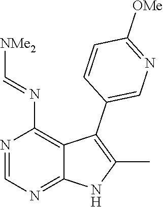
N1=CN=C2C(=C1N=C[NMe2])C(C1=CN=C([OMe])C=C1)=C(C)N2
